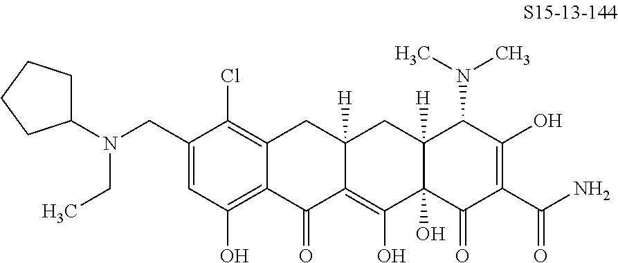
C1(CN(CC)C2CCCC2)=CC(O)=C2C(=C1Cl)CC1([H])C(=C(O)C3(O)C([H])(C1)C(N(C)C)C(O)=C(C(N)=O)C3=O)C2=O
